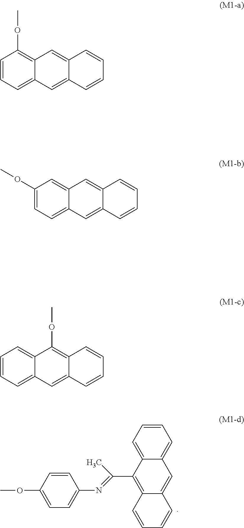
COC1=CC=C(N=C(C)C2=C3C(=CC4=CC=CC=C24)C=CC=C3)C=C1.C1=CC=C2C(=C1OC)C=C1C(=C2)C=CC=C1.C1(OC)=CC=C2C(=C1)C=C1C(=C2)C=CC=C1.C1=CC=C2C(=C1)C(OC)=C1C(=C2)C=CC=C1
